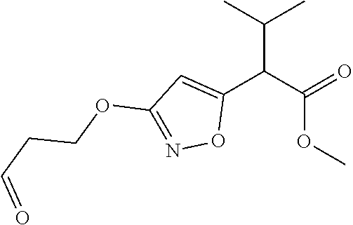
C(C1=CC(OCCC=O)=NO1)(C(=O)OC)C(C)C
